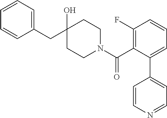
C1(CC2(O)CCN(C(C3=C(F)C=CC=C3C3=CC=NC=C3)=O)CC2)=CC=CC=C1
